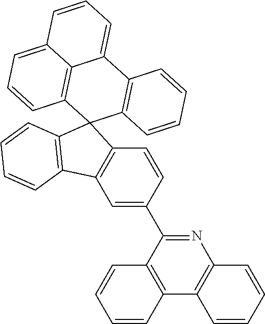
C1(C2=NC3=C(C4=C2C=CC=C4)C=CC=C3)=CC2=C(C=C1)C1(C3=C2C=CC=C3)C2=C(C3=CC=CC4=CC=CC1=C34)C=CC=C2
